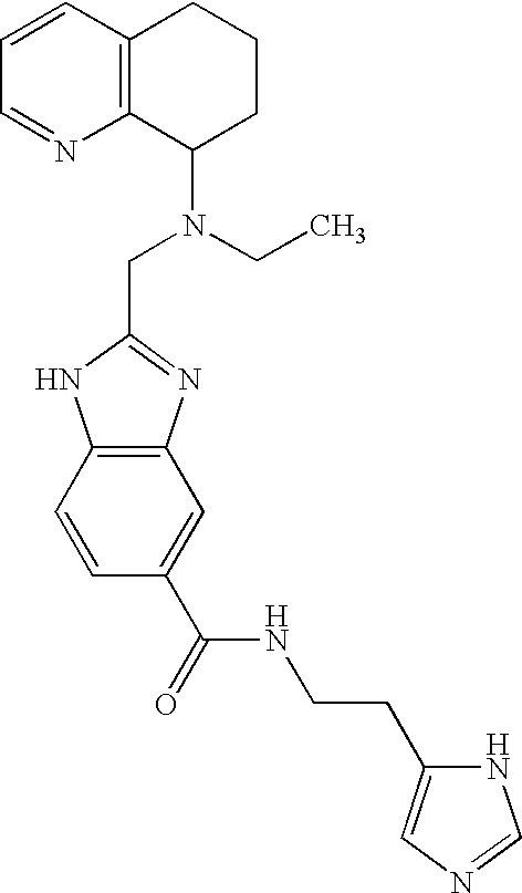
C1=CC2=C(N=C1)C(N(CC1=NC3=C(N1)C=CC(C(=O)NCCC1=CN=CN1)=C3)CC)CCC2
